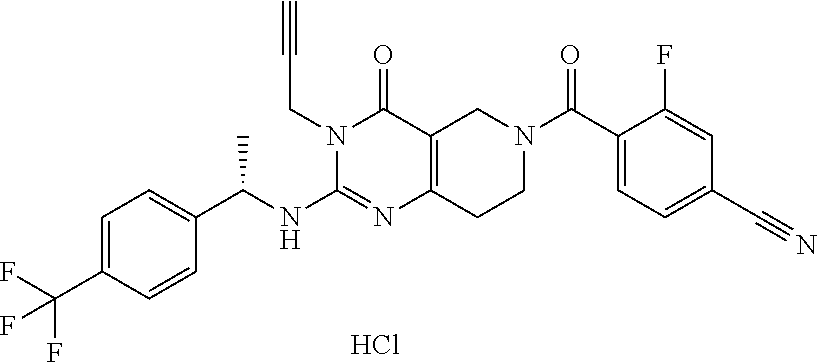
C1=C(C(F)(F)F)C=CC(C(NC2=NC3=C(C(=O)N2CC#C)CN(C(C2=CC=C(C#N)C=C2F)=O)CC3)C)=C1.Cl
